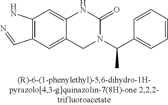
C1(N)=C(C=N)C=C2C(=C1)NC(=O)N(C(C1=CC=CC=C1)C)C2
